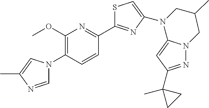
C1=NC(C)=CN1C1=C(OC)N=C(C2=NC(N3C4=CC(C5(C)CC5)=NN4CC(C)C3)=CS2)C=C1
